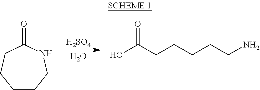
[H2SO4].O.C1CCNC(=O)CC1.O=C(O)CCCCCN
